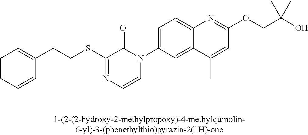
C1=CC=CC(CCSC2=NC=CN(C3=CC=C4C(=C3)C(C)=CC(OCC(O)(C)C)=N4)C2=O)=C1
